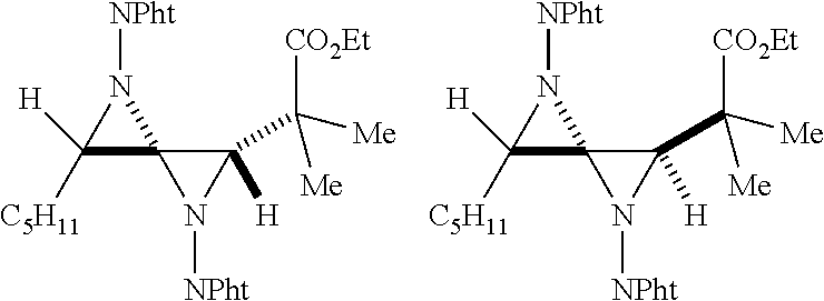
C1([C5H11])([H])C2(N1[NPht])N([NPht])C2([H])C([CO2Et])([Me])[Me].C1([C5H11])([H])C2(N1[NPht])N([NPht])C2([H])C([CO2Et])([Me])[Me]
